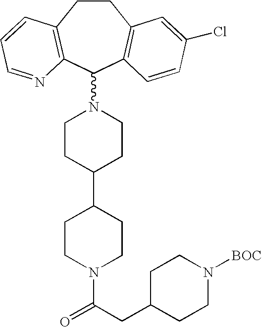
C1CC2=C(C(N3CCC(C4CCN(C(CC5CCN([BOC])CC5)=O)CC4)CC3)C3=C1C=C(Cl)C=C3)N=CC=C2
